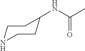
N(C(C)=O)C1CCNCC1
